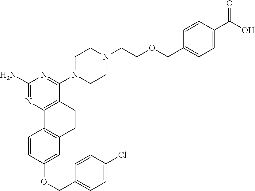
C1(N)=NC2=C(C(N3CCN(CCOCC4=CC=C(C(O)=O)C=C4)CC3)=N1)CCC1=C2C=CC(OCC2=CC=C(Cl)C=C2)=C1
